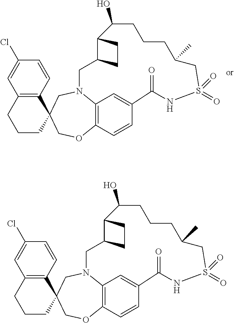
C1(Cl)=CC2=C(C=C1)C1(CCC2)COC2=C3N(C1)CC1C(CC1)C(O)CCCC(C)CS(=O)(=O)NC(=O)C(=C3)C=C2.C1(Cl)=CC2=C(C=C1)C1(CCC2)COC2=C3N(C1)CC1C(CC1)C(O)CCCC(C)CS(=O)(=O)NC(=O)C(=C3)C=C2
